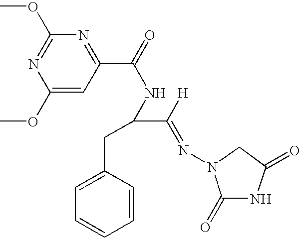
C1(OC)=CC(C(=O)NC(CC2=CC=CC=C2)C([H])=NN2C(=O)NC(=O)C2)=NC(OC)=N1
